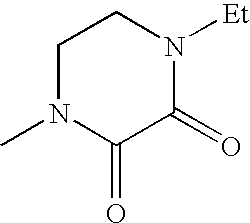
C1N(C)C(=O)C(=O)N([Et])C1
